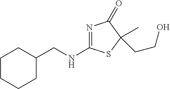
C1CCCC(CNC2=NC(=O)C(C)(CCO)S2)C1
